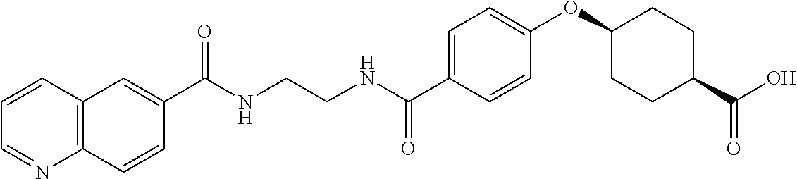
C(NCCNC(C1=CC=C(OC2CCC(C(O)=O)CC2)C=C1)=O)(=O)C1=CC2=C(C=C1)N=CC=C2
